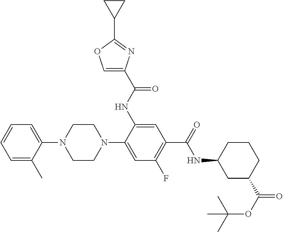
C1=C(C)C(N2CCN(C3=CC(F)=C(C(=O)NC4CC(C(OC(C)(C)C)=O)CCC4)C=C3NC(C3=COC(C4CC4)=N3)=O)CC2)=CC=C1
